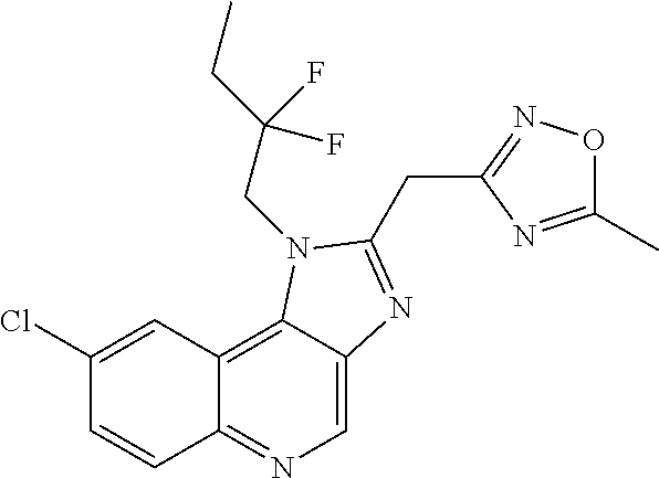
C1(Cl)=CC2=C3C(=CN=C2C=C1)N=C(CC1=NOC(C)=N1)N3CC(CC)(F)F
